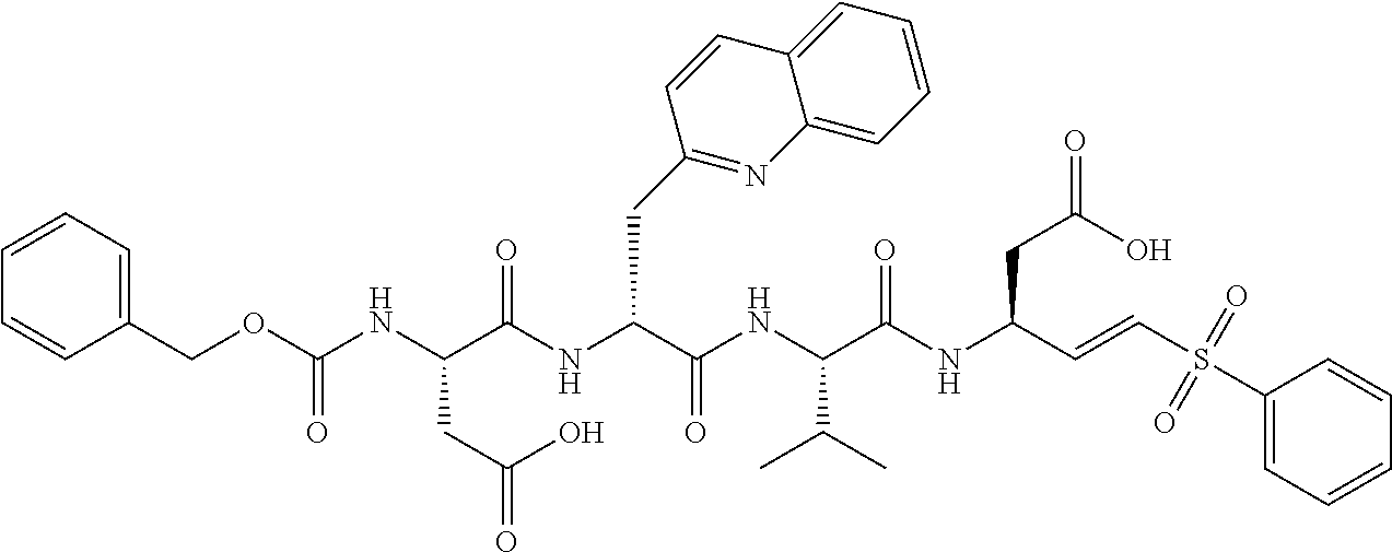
C1=CC=CC(COC(NC(C(NC(C(NC(C(NC(C=CS(C2=CC=CC=C2)(=O)=O)CC(O)=O)=O)C(C)C)=O)CC2=NC3=CC=CC=C3C=C2)=O)CC(O)=O)=O)=C1
